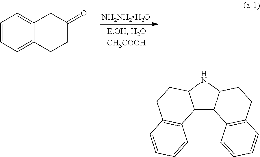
[NH2NH2H2O].C1=CC=C2C(=C1)CC(=O)CC2.C12C3C(NC1CCC1=C2C=CC=C1)CCC1=C3C=CC=C1
